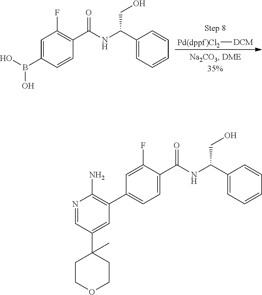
[Pd(dppf)Cl2][DCM].C1=C(B(O)O)C=CC(C(NC(C2=CC=CC=C2)CO)=O)=C1F.C1=C(F)C(C(NC(C2=CC=CC=C2)CO)=O)=CC=C1C1=C(N)N=CC(C2(C)CCOCC2)=C1
